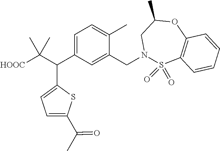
C1=C(C(C)=O)SC(C(C([HOOC])(C)C)C2=CC=C(C)C(CN3S(=O)(=O)C4=C(OC(C)C3)C=CC=C4)=C2)=C1
